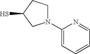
C1N(C2=CC=CC=N2)CC(S)C1
